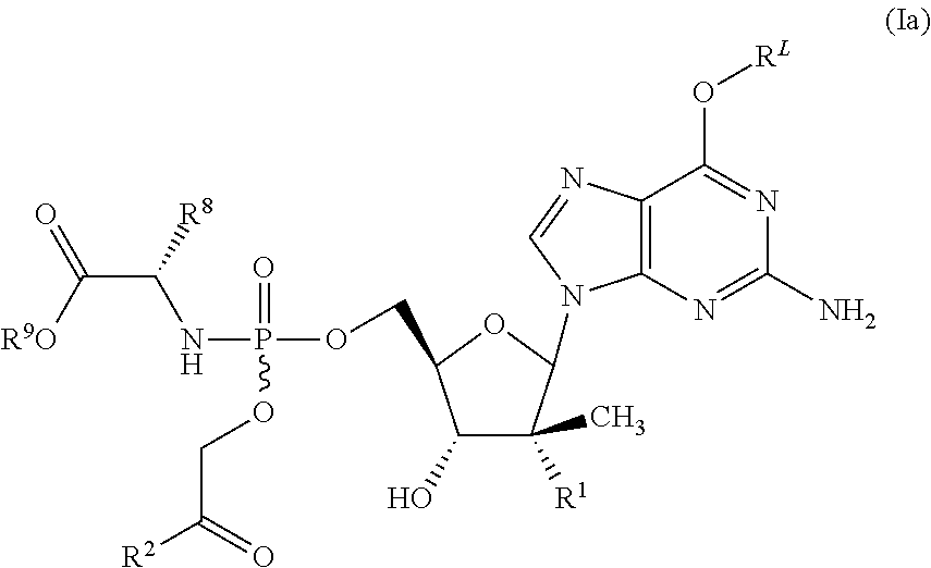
C12=C(N=C(N)N=C1O[RL])N(C1C([R1])(C)C(O)C(COP(NC(C([R9O])=O)[R8])(=O)OCC([R2])=O)O1)C=N2
